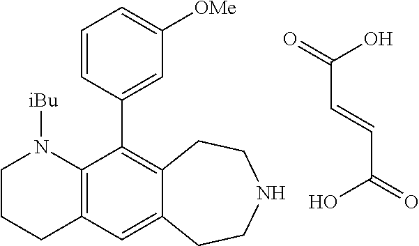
C(C=CC(O)=O)(O)=O.C1CCC2=C(N1[iBu])C(C1=CC([OMe])=CC=C1)=C1C(=C2)CCNCC1
